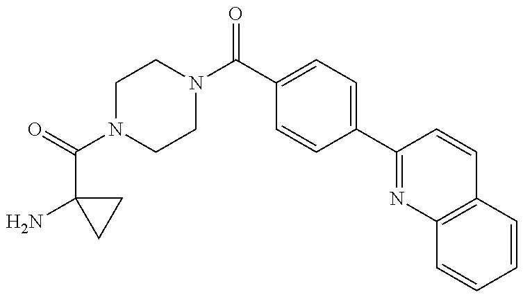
C1(C(=O)N2CCN(C(C3=CC=C(C4=NC5=C(C=C4)C=CC=C5)C=C3)=O)CC2)(N)CC1
